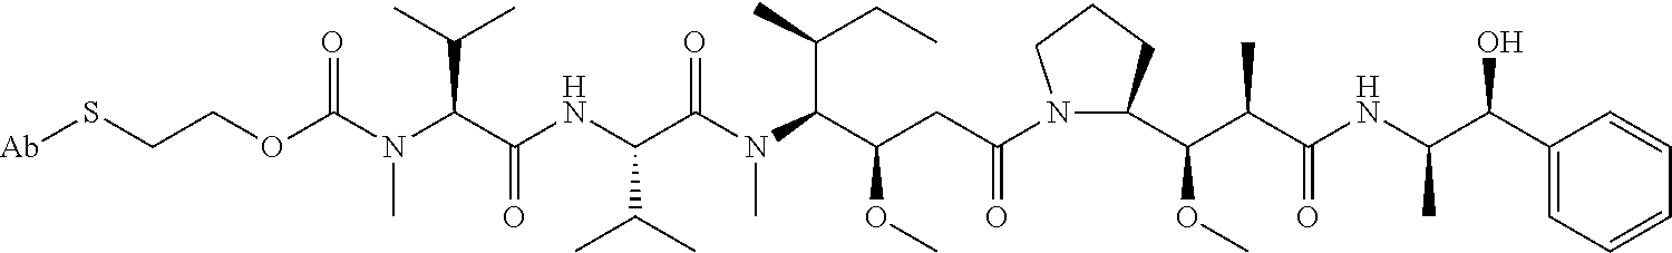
[Ab]SCCOC(N(C(C(NC(C(N(C(C(CC(N1C(C(C(C(NC(C(C2=CC=CC=C2)O)C)=O)C)OC)CCC1)=O)OC)C(CC)C)C)=O)C(C)C)=O)C(C)C)C)=O
